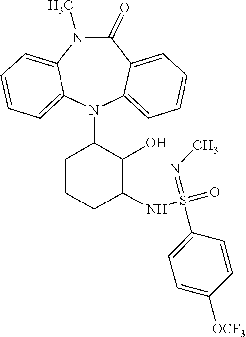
N1(C)C(=O)C2=CC=CC=C2N(C2CCCC(NS(=O)(=NC)C3=CC=C([OCF3])C=C3)C2O)C2=CC=CC=C12
